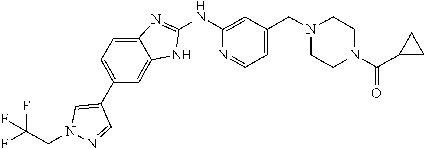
C1(NC2=NC3=CC=C(C4=CN(CC(F)(F)F)N=C4)C=C3N2)=CC(CN2CCN(C(C3CC3)=O)CC2)=CC=N1
